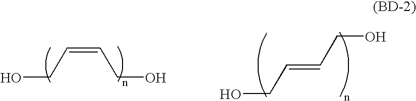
OCC=CCO.OCC=CCO
